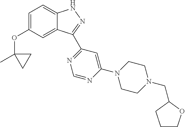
C1=C(OC2(C)CC2)C=C2C(=C1)NN=C2C1=NC=NC(N2CCN(CC3OCCC3)CC2)=C1
